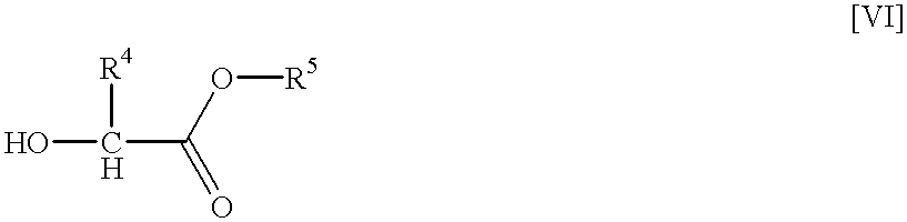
OC([R4])C(O[R5])=O
